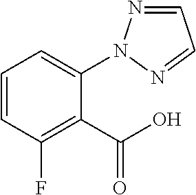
C1=CC(F)=C(C(O)=O)C(N2N=CC=N2)=C1
